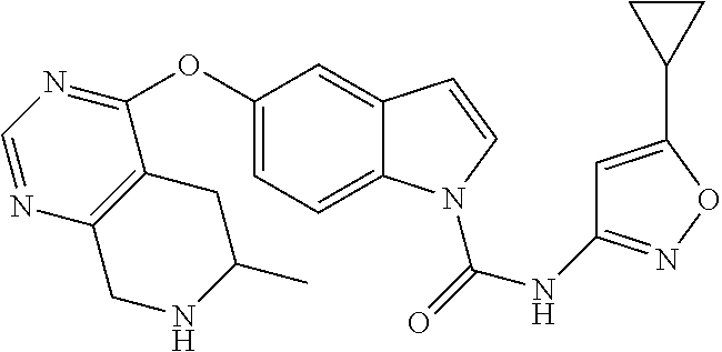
C1(OC2=NC=NC3=C2CC(C)NC3)=CC=C2C(=C1)C=CN2C(=O)NC1=NOC(C2CC2)=C1
